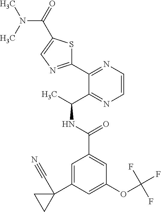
C1(C2=NC=CN=C2C(C)NC(C2=CC(OC(F)(F)F)=CC(C3(C#N)CC3)=C2)=O)=NC=C(C(N(C)C)=O)S1
